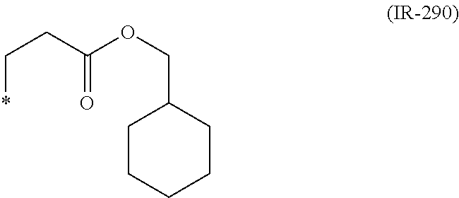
C(CC(OCC1CCCCC1)=O)*
